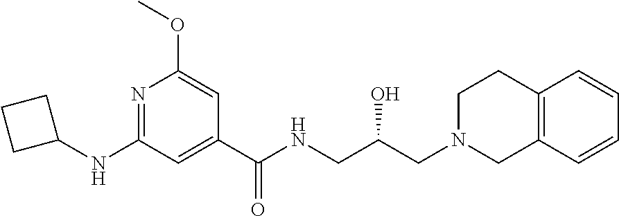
C1(C(NCC(CN2CC3=C(CC2)C=CC=C3)O)=O)=CC(NC2CCC2)=NC(OC)=C1
